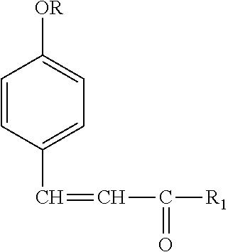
C1=CC(C=CC(=O)[R1])=CC=C1[OR]
